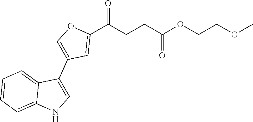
C1(C(CCC(OCCOC)=O)=O)=CC(C2=CNC3=CC=CC=C23)=CO1
